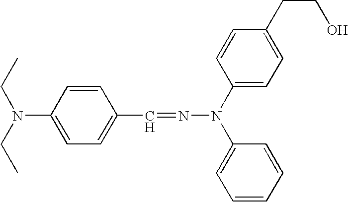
N(N(C1=CC=C(CCO)C=C1)C1=CC=CC=C1)=CC1=CC=C(N(CC)CC)C=C1
